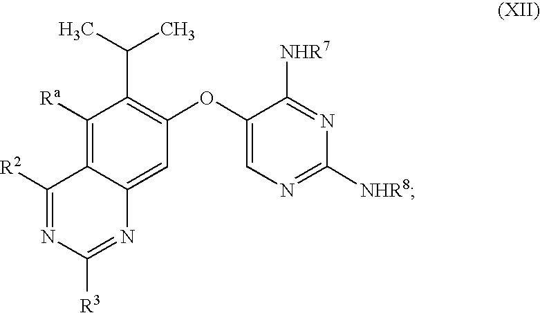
C1([Ra])=C2C(=CC(OC3=CN=C([NHR8])N=C3[NHR7])=C1C(C)C)N=C([R3])N=C2[R2]
